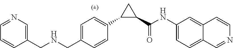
C1(CNCC2=CC=C(C3C(C(NC4=CC=C5C(=C4)C=CN=C5)=O)C3)C=C2)=CN=CC=C1
